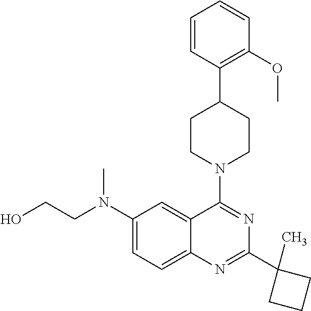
C1(N(CCO)C)=CC=C2C(=C1)C(N1CCC(C3=C(OC)C=CC=C3)CC1)=NC(C1(C)CCC1)=N2
